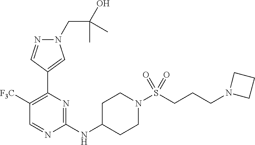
N1(CC(O)(C)C)N=CC(C2=C([F3C])C=NC(NC3CCN(S(=O)(=O)CCCN4CCC4)CC3)=N2)=C1
